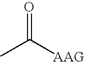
CC([AAG])=O
